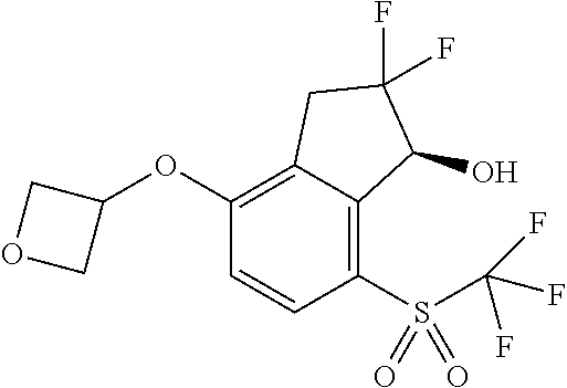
O(C1=C2C(=C(S(C(F)(F)F)(=O)=O)C=C1)C(O)C(F)(F)C2)C1COC1
